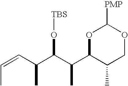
O1C(C(C(C(C=CC)C)O[TBS])C)C(C)COC1[PMP]
